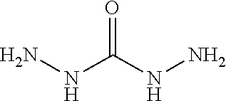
O=C(NN)NN
